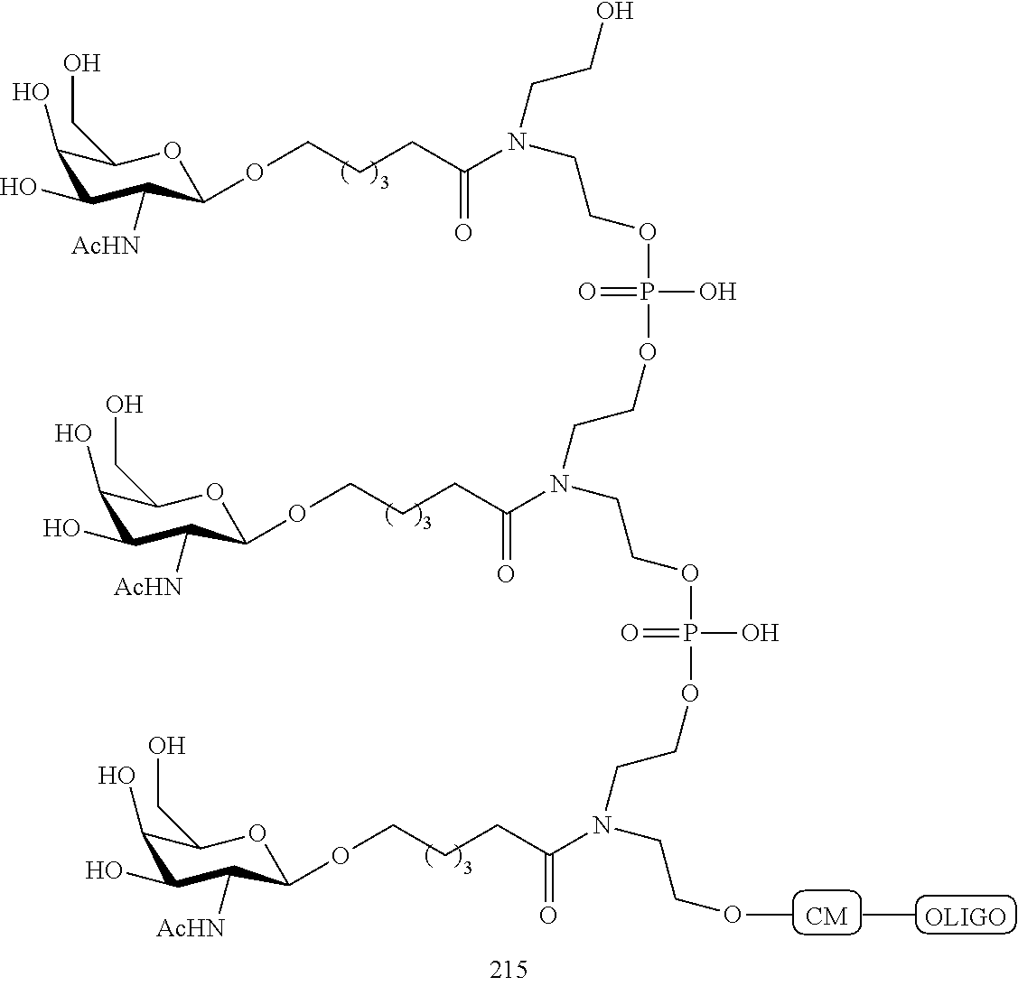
C1(O)C(O)C([AcHN])C(OCCCC(N(CCO)CCOP(=O)(O)OCCN(C(CCCOC2C([AcHN])C(O)C(O)C(CO)O2)=O)CCOP(=O)(O)OCCN(C(CCCOC2C([AcHN])C(O)C(O)C(CO)O2)=O)CCOC)=O)OC1CO
